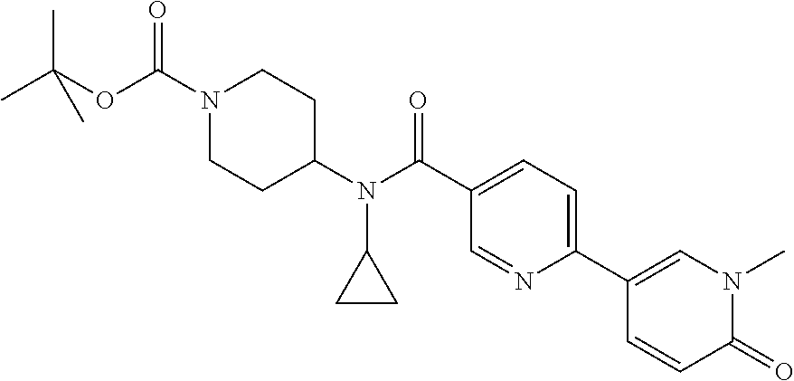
CC(C)(OC(=O)N1CCC(N(C2CC2)C(=O)C2=CC=C(C3=CN(C)C(=O)C=C3)N=C2)CC1)C
